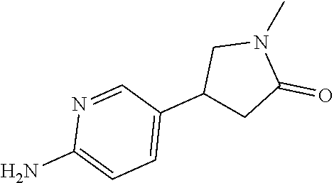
C1=C(C2CC(=O)N(C)C2)C=NC(N)=C1
